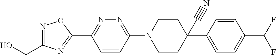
OCC1=NOC(C2=NN=C(N3CCC(C$N)(C4=CC=C(C(F)F)C=C4)CC3)C=C2)=N1
